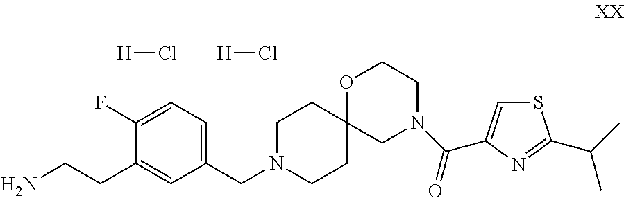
C1N(CC2=CC=C(F)C(CCN)=C2)CCC2(C1)CN(C(C1=CSC(C(C)C)=N1)=O)CCO2.[H]Cl.[H]Cl
